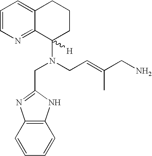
C1=CN=C2C(=C1)CCCC2(N(CC1=NC2=C(N1)C=CC=C2)CC=C(CN)C)[H]
